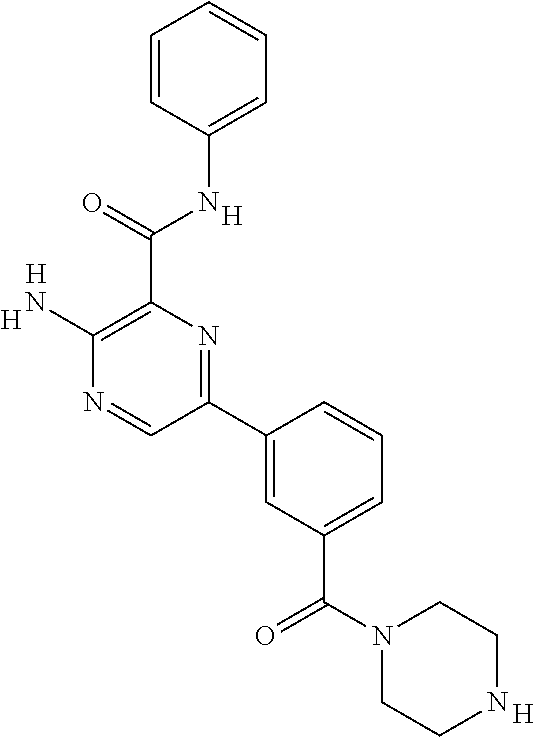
[H].C1(N)=C(C(NC2=CC=CC=C2)=O)N=C(C2=CC(C(=O)N3CCNCC3)=CC=C2)C=N1.[H].[H].[H]
